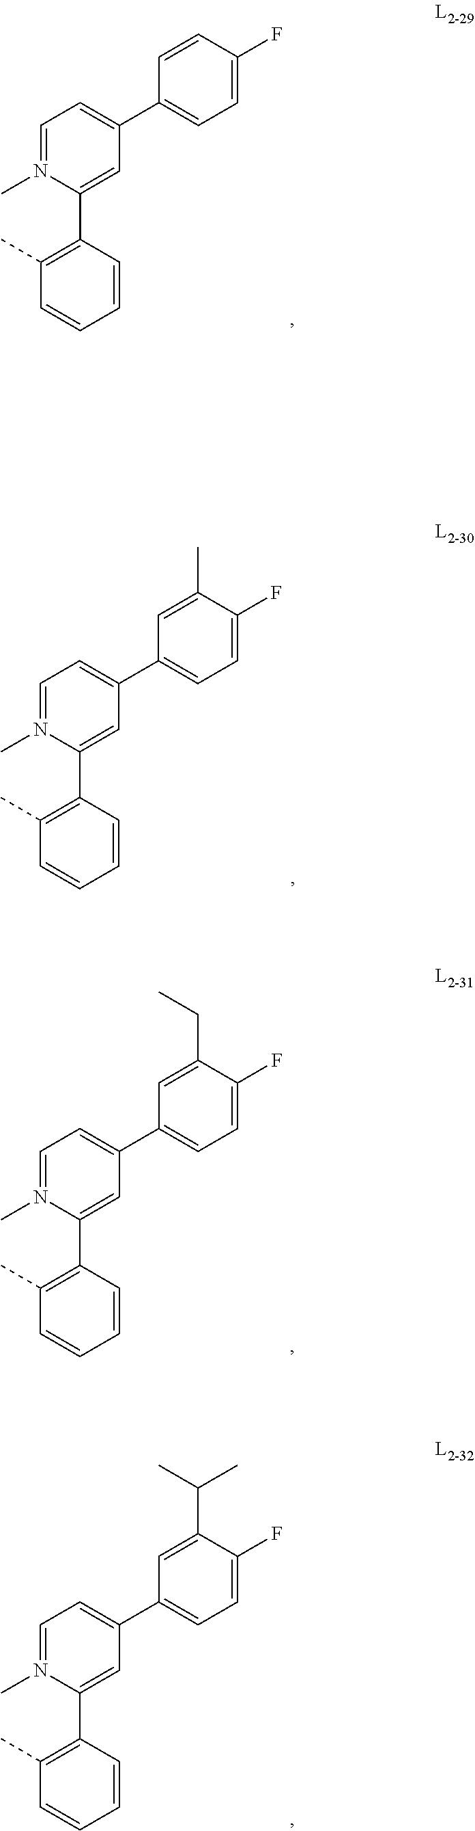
C1=C(C2=CC=C(F)C=C2)C=C(C2=C(C)C=CC=C2)N(C)=C1.C1=C(C2=CC=C(F)C(C)=C2)C=C(C2=C(C)C=CC=C2)N(C)=C1.C1=C(C2=CC=C(F)C(CC)=C2)C=C(C2=C(C)C=CC=C2)N(C)=C1.C1=C(C2=CC=C(F)C(C(C)C)=C2)C=C(C2=C(C)C=CC=C2)N(C)=C1
